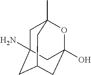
C1C2(N)CC3(O)OC1(C)CC(C3)C2
